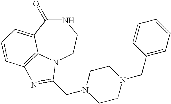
N1C(=O)C2=CC=CC3=C2N(CC1)C(CN1CCN(CC2=CC=CC=C2)CC1)=N3
